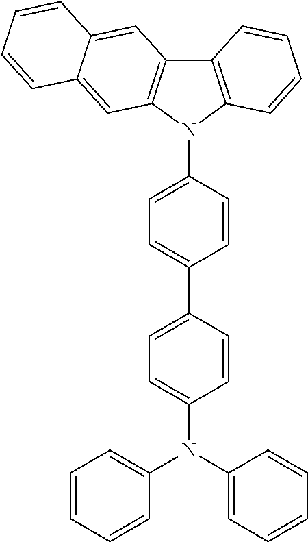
C12=C(N(C3=CC=C(C4=CC=C(N(C5=CC=CC=C5)C5=CC=CC=C5)C=C4)C=C3)C3=C1C=C1C(=C3)C=CC=C1)C=CC=C2
